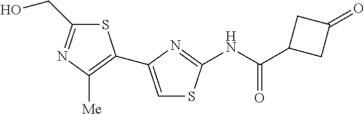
S1C(CO)=NC([Me])=C1C1=CSC(NC(C2CC(=O)C2)=O)=N1
